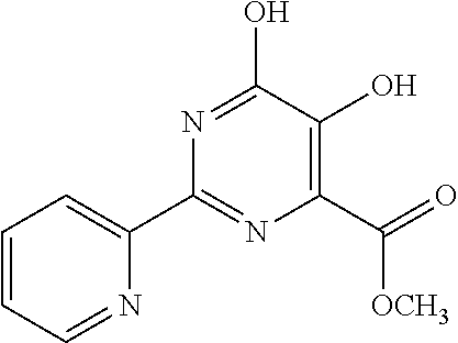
N1=C(C2=CC=CC=N2)N=C(O)C(O)=C1C(=O)[OCH3]
